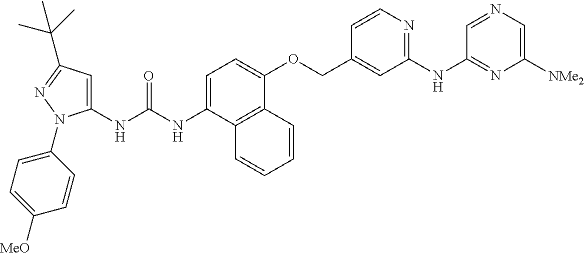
N(C(NC1=CC(C(C)(C)C)=NN1C1=CC=C([MeO])C=C1)=O)C1=CC=C(OCC2=CC(NC3=NC([NMe2])=CN=C3)=NC=C2)C2=C1C=CC=C2
